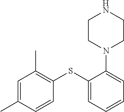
C1=C(C)C=CC(SC2=CC=CC=C2N2CCNCC2)=C1C
